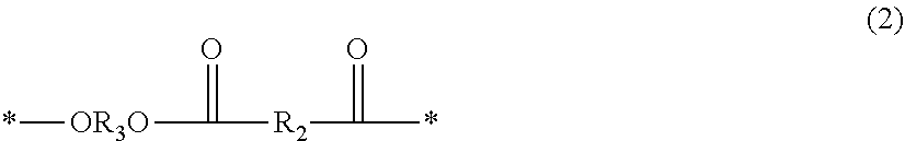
*[OR3O]C(=O)[R2]C(=O)*
